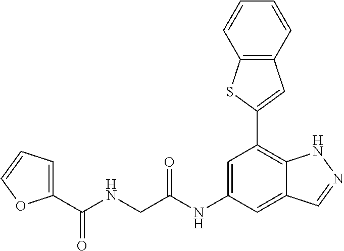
C12=C(C=CC=C1)C=C(C1=C3C(=CC(NC(=O)CNC(=O)C4=CC=CO4)=C1)C=NN3)S2
